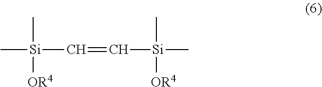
C(=C[Si](C)([OR4])C)[Si](C)(C)[OR4]
